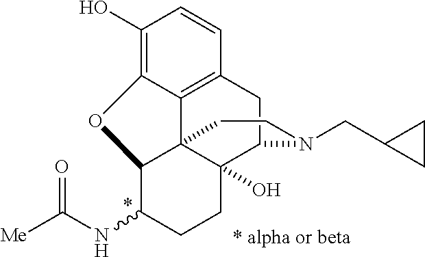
C1(O)=C2C3=C(C=C1)CC1C4(O)C3(C(C(NC([Me])=O)CC4)O2)CCN1CC1CC1
